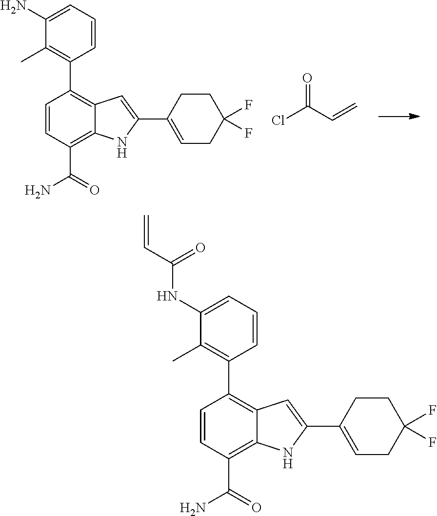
C1=C(N)C(C)=C(C2=C3C(=C(C(N)=O)C=C2)NC(C2=CCC(F)(F)CC2)=C3)C=C1.ClC(C=C)=O.C1=C(NC(C=C)=O)C(C)=C(C2=C3C(=C(C(N)=O)C=C2)NC(C2=CCC(F)(F)CC2)=C3)C=C1
